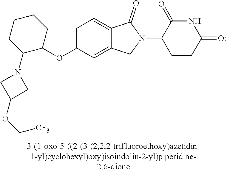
C1=C(OC2CCCCC2N2CC(OC[CF3])C2)C=C2C(=C1)C(=O)N(C1CCC(=O)NC1=O)C2
